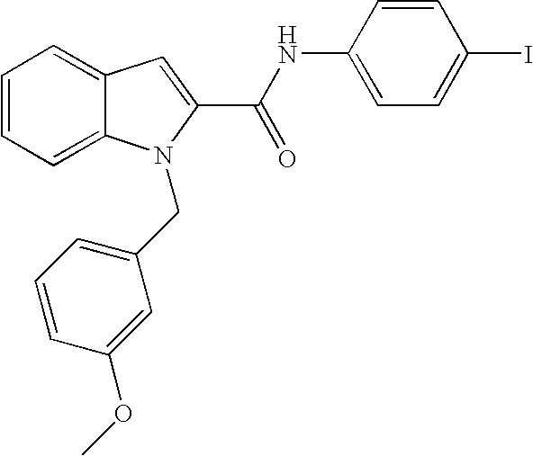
C1=CC=C2C(=C1)C=C(C(NC1=CC=C(I)C=C1)=O)N2CC1=CC=CC(OC)=C1
